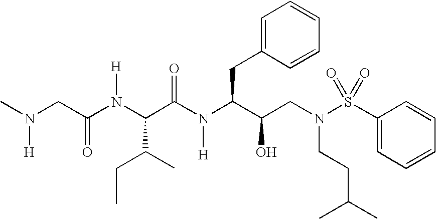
CN(CC(N(C(C(N(C(C(CN(S(=O)(=O)C1=CC=CC=C1)CCC(C)C)O)CC1=CC=CC=C1)[H])=O)C(C)CC)[H])=O)[H]
